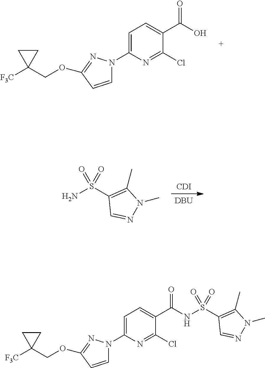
C1(N2C=CC(OCC3([F3C])CC3)=N2)=CC=C(C(=O)O)C(Cl)=N1.[DBU].[CDI].NS(C1=C(C)N(C)N=C1)(=O)=O.C1(N2C=CC(OCC3([F3C])CC3)=N2)=CC=C(C(=O)NS(C2=C(C)N(C)N=C2)(=O)=O)C(Cl)=N1
